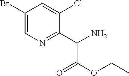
C1(Br)=CN=C(C(N)C(OCC)=O)C(Cl)=C1
